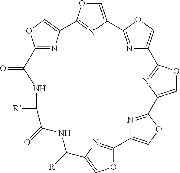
C12=NC(=CO1)C1=NC(=CO1)C1=NC(=CO1)C1=NC(=CO1)C1=NC(=CO1)C1=NC(=CO1)C([R])NC(=O)C([R])NC2=O
